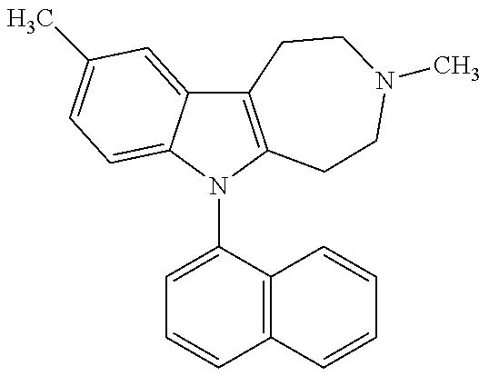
C12=C(N(C3=CC=CC4=C3C=CC=C4)C3=CC=C(C)C=C13)CCN(C)CC2
